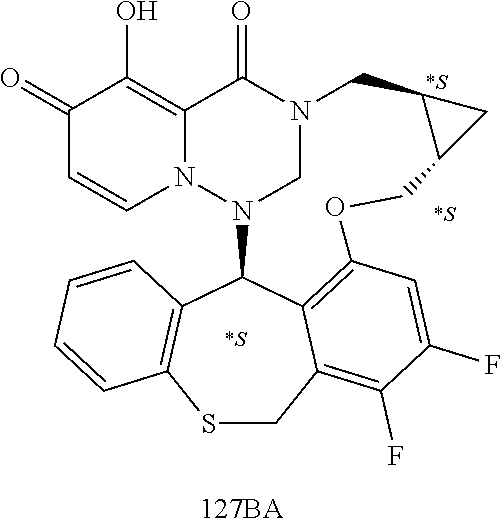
C1(=O)C=CN2C(=C1O)C(=O)N1CN2C2C3=C(SCC4=C(F)C(F)=CC(=C24)OCC2C(C1)C2)C=CC=C3
